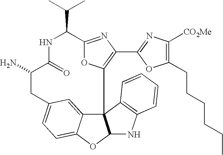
C123C4=CC(=CC=C4OC1NC1=C2C=CC=C1)CC(N)C(=O)NC(C(C)C)C1=NC(C2=NC([CO2Me])=C(CCCCCC)O2)=C3O1
